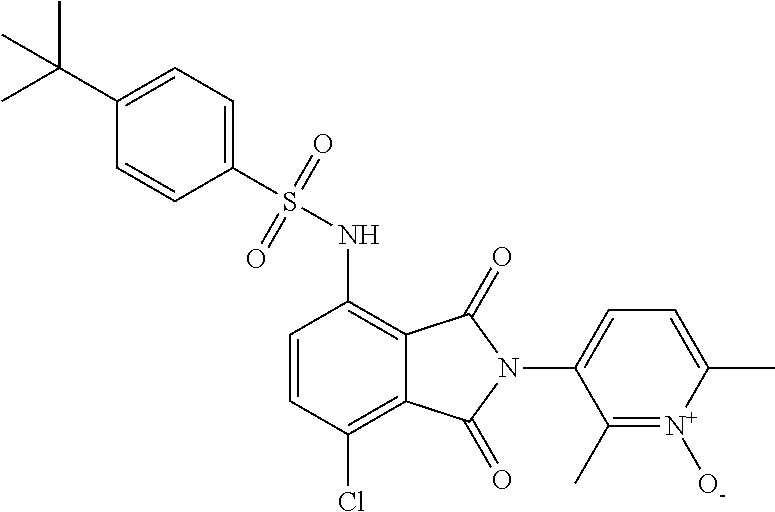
C1(S(NC2=C3C(=C(Cl)C=C2)C(=O)N(C2=CC=C(C)[N+]([O-])=C2C)C3=O)(=O)=O)=CC=C(C(C)(C)C)C=C1
